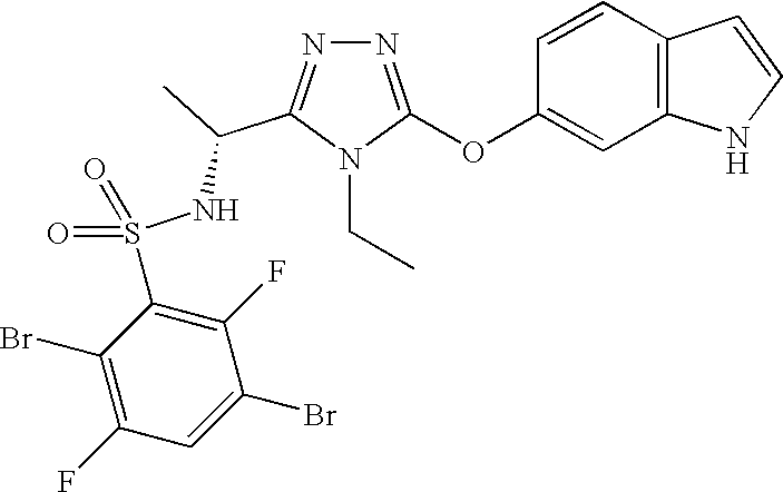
N1=C(OC2=CC3=C(C=C2)C=CN3)N(CC)C(C(C)NS(C2=C(F)C(Br)=CC(F)=C2Br)(=O)=O)=N1
